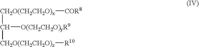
C([CH2O(CH2CH2O)x][COR8])([O(CH2CH2O)yR9])[CH2O(CH2CH2O)z][R10]
